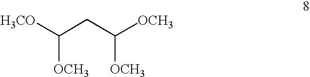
C(CC([OCH3])[OCH3])([H3CO])[OCH3]
